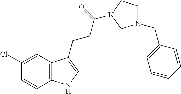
C12=C(C=C(Cl)C=C1)C(CCC(=O)N1CCN(CC3=CC=CC=C3)C1)=CN2
